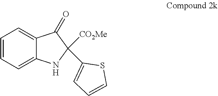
C1=CC=C2C(=C1)C(=O)C([CO2Me])(C1=CC=CS1)N2
